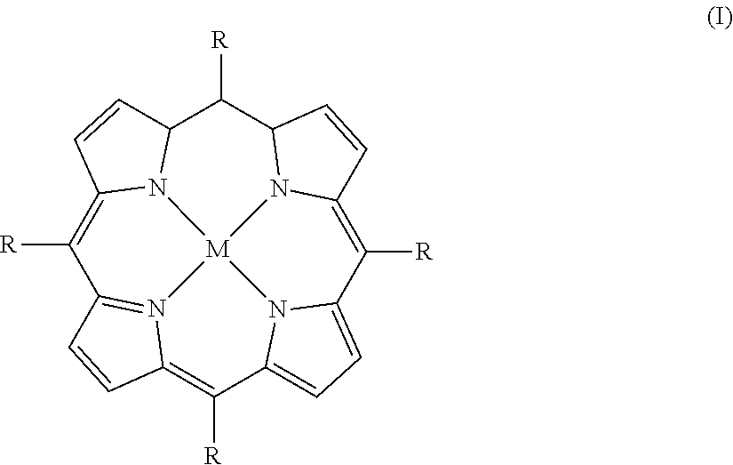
C1([R])=C2N3C(C=C2)C([R])C2N4C(=C([R])C5=CC=C6N5[M]34N3=C1C=CC3=C6[R])C=C2
